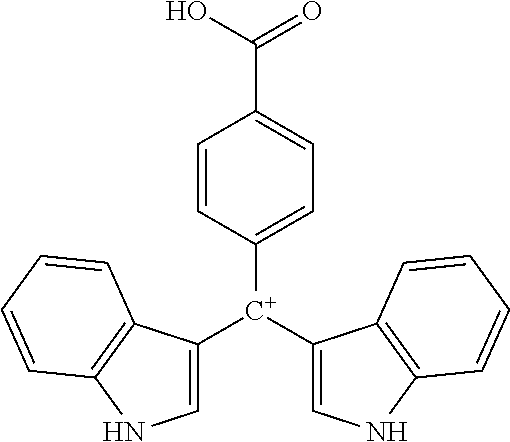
C1([C+](C2=CNC3=C2C=CC=C3)C2=CNC3=C2C=CC=C3)=CC=C(C(=O)O)C=C1
